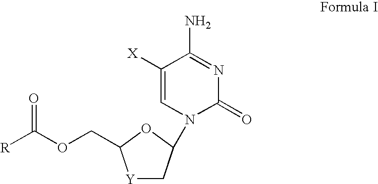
C1([X])=CN(C2C[Y]C(COC([R])=O)O2)C(=O)N=C1N
